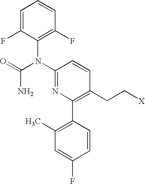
C1=C(F)C(N(C2=NC(C3=C(C)C=C(F)C=C3)=C(CC[X])C=C2)C(N)=O)=C(F)C=C1
